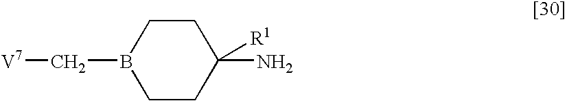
B1(C[V7])CCC(N)([R1])CC1
